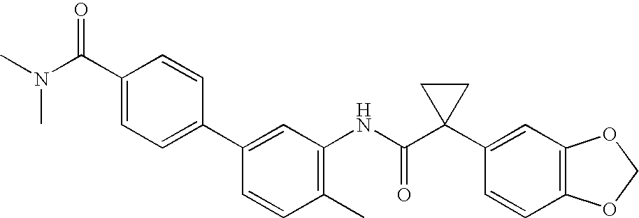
C1(NC(C2(C3=CC4=C(C=C3)OCO4)CC2)=O)=C(C)C=CC(C2=CC=C(C(N(C)C)=O)C=C2)=C1
